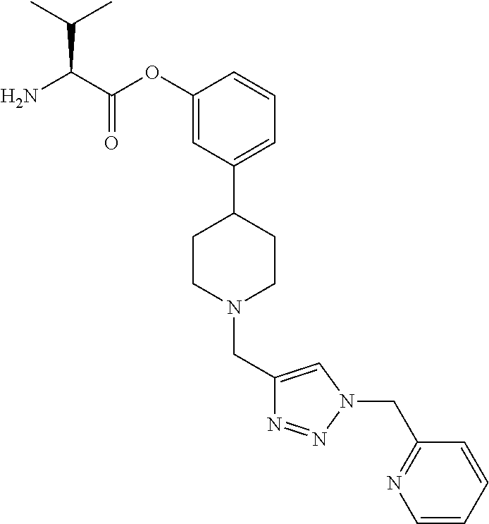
C1(CN2CCC(C3=CC=CC(OC(C(C(C)C)N)=O)=C3)CC2)=CN(CC2=NC=CC=C2)N=N1
